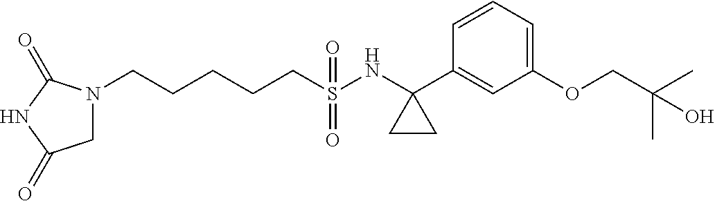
C(S(NC1(C2=CC(OCC(C)(C)O)=CC=C2)CC1)(=O)=O)CCCCN1CC(=O)NC1=O
